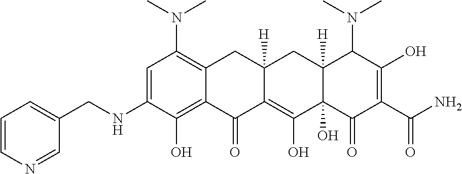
C1=C(NCC2=CC=CN=C2)C(O)=C2C(=C1N(C)C)CC1([H])C(=C(O)C3(O)C([H])(C1)C(N(C)C)C(O)=C(C(N)=O)C3=O)C2=O
